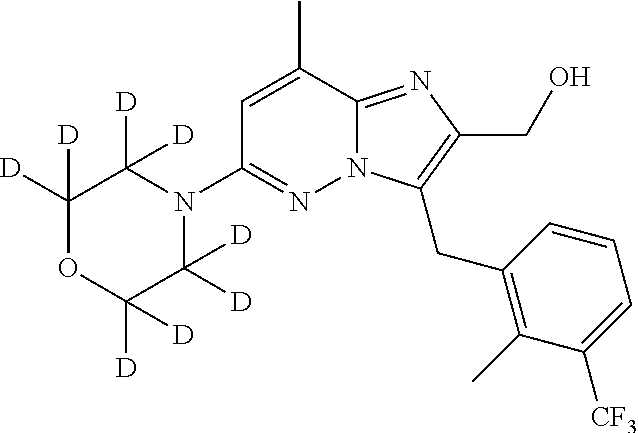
N12C(=NC(CO)=C1CC1=C(C)C([CF3])=CC=C1)C(C)=CC(N1C([D])([D])C([D])([D])OC([D])([D])C1([D])[D])=N2
